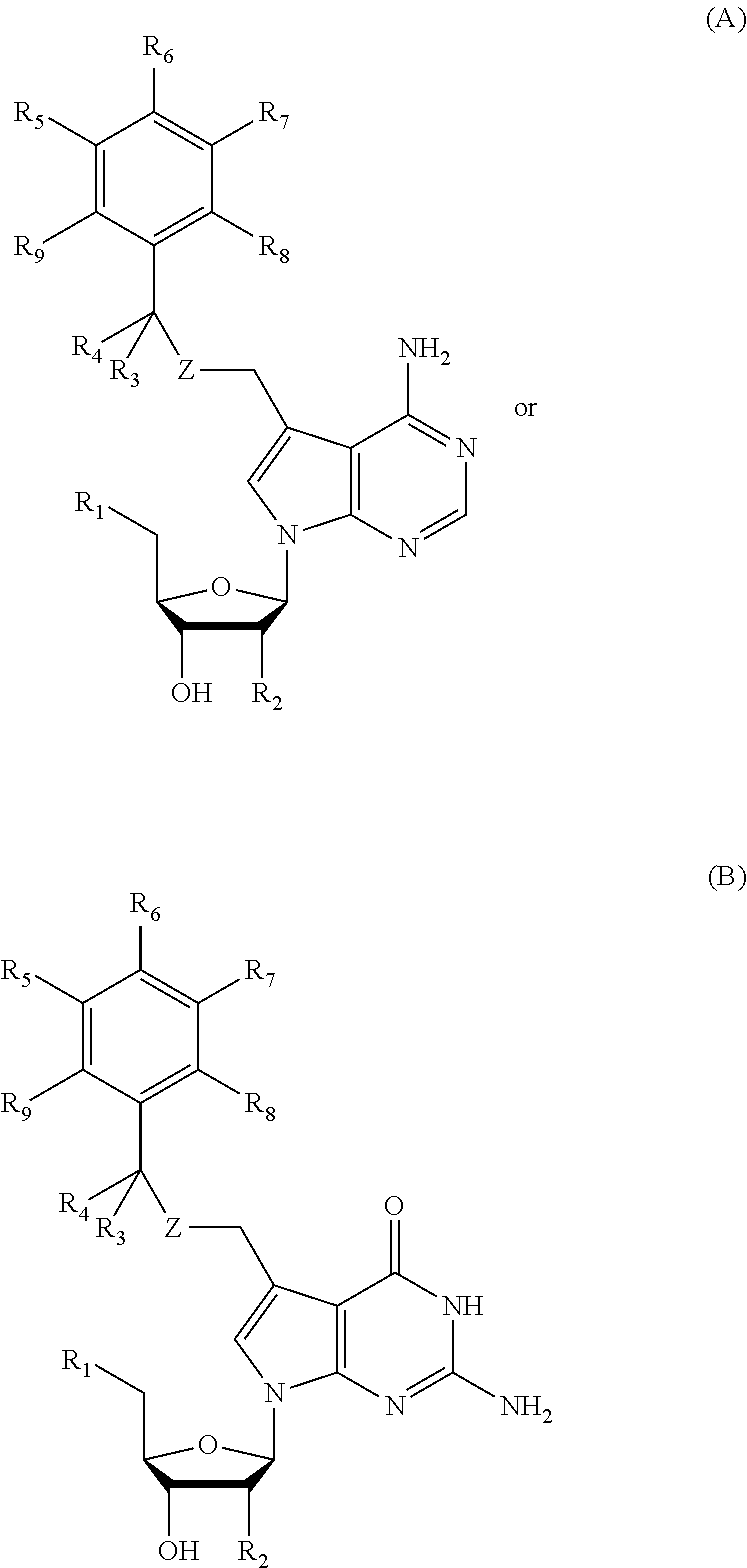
C1([R2])C(O)C(C[R1])OC1N1C2=C(C(=O)NC(N)=N2)C(C[Z]C(C2=C([R8])C([R7])=C([R6])C([R5])=C2[R9])([R4])[R3])=C1.C1([R2])C(O)C(C[R1])OC1N1C2=C(C(N)=NC=N2)C(C[Z]C(C2=C([R8])C([R7])=C([R6])C([R5])=C2[R9])([R4])[R3])=C1
